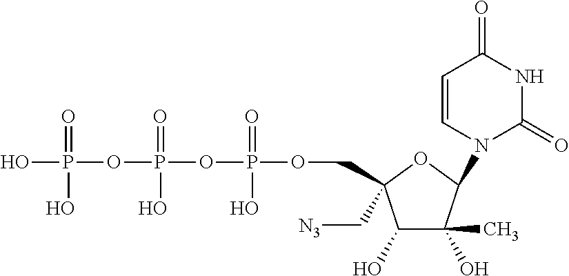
C1(O)C(O)(C)C(N2C(=O)NC(=O)C=C2)OC1(C[N3])COP(OP(OP(O)(=O)O)(=O)O)(=O)O
